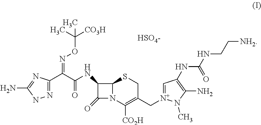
NC1=NC(C(C(=O)NC2C(=O)N3C2SCC(C[N+]2=CC(NC(NCC[NH2])=O)=C(N)N2C)=C3[CO2H])=NOC([CO3H])(C)C)=NN1.[HSO4-]
